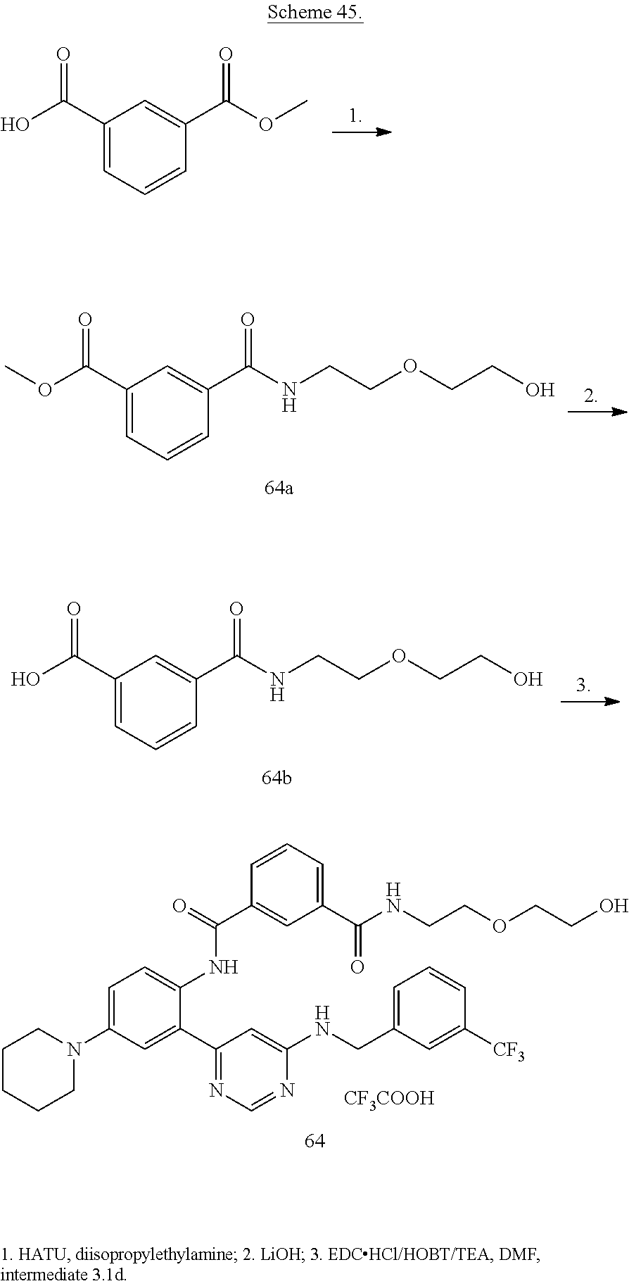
C1(C(NCCOCCO)=O)=CC=CC(C(=O)NC2=CC=C(N3CCCCC3)C=C2C2=NC=NC(NCC3=CC=CC([CF3])=C3)=C2)=C1.[CF3COOH].C1(C(O)=O)=CC=CC(C(OC)=O)=C1.C1(C(OC)=O)=CC=CC(C(NCCOCCO)=O)=C1.C1(C(O)=O)=CC=CC(C(NCCOCCO)=O)=C1
